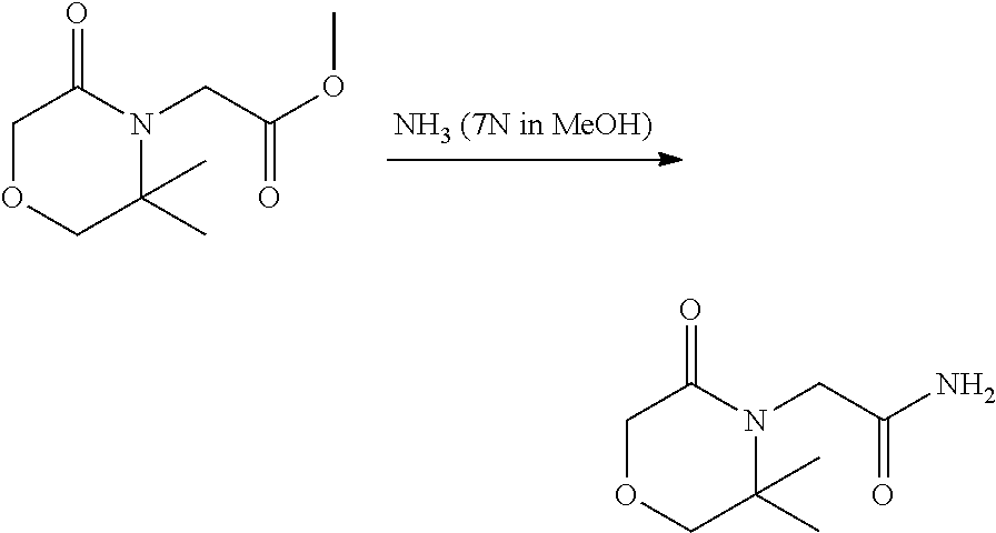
C1OCC(C)(C)N(CC(OC)=O)C1=O.C1OCC(C)(C)N(CC(N)=O)C1=O
